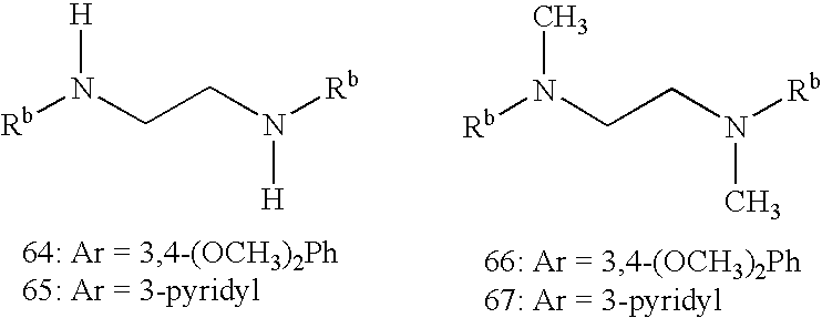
[Rb]N(CCN([Rb])[H])[H].[Rb]N(CCN([Rb])C)C
